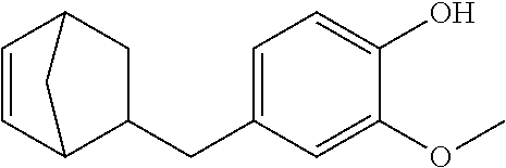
C1=CC2C(CC3=CC=C(O)C(OC)=C3)CC1C2
